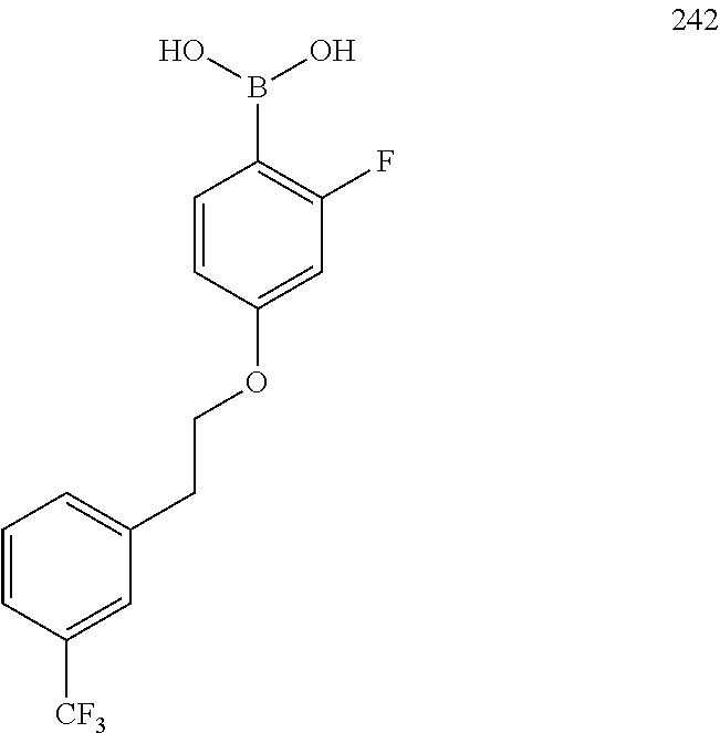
C1=CC(OCCC2=CC=CC([CF3])=C2)=CC(F)=C1B(O)O
